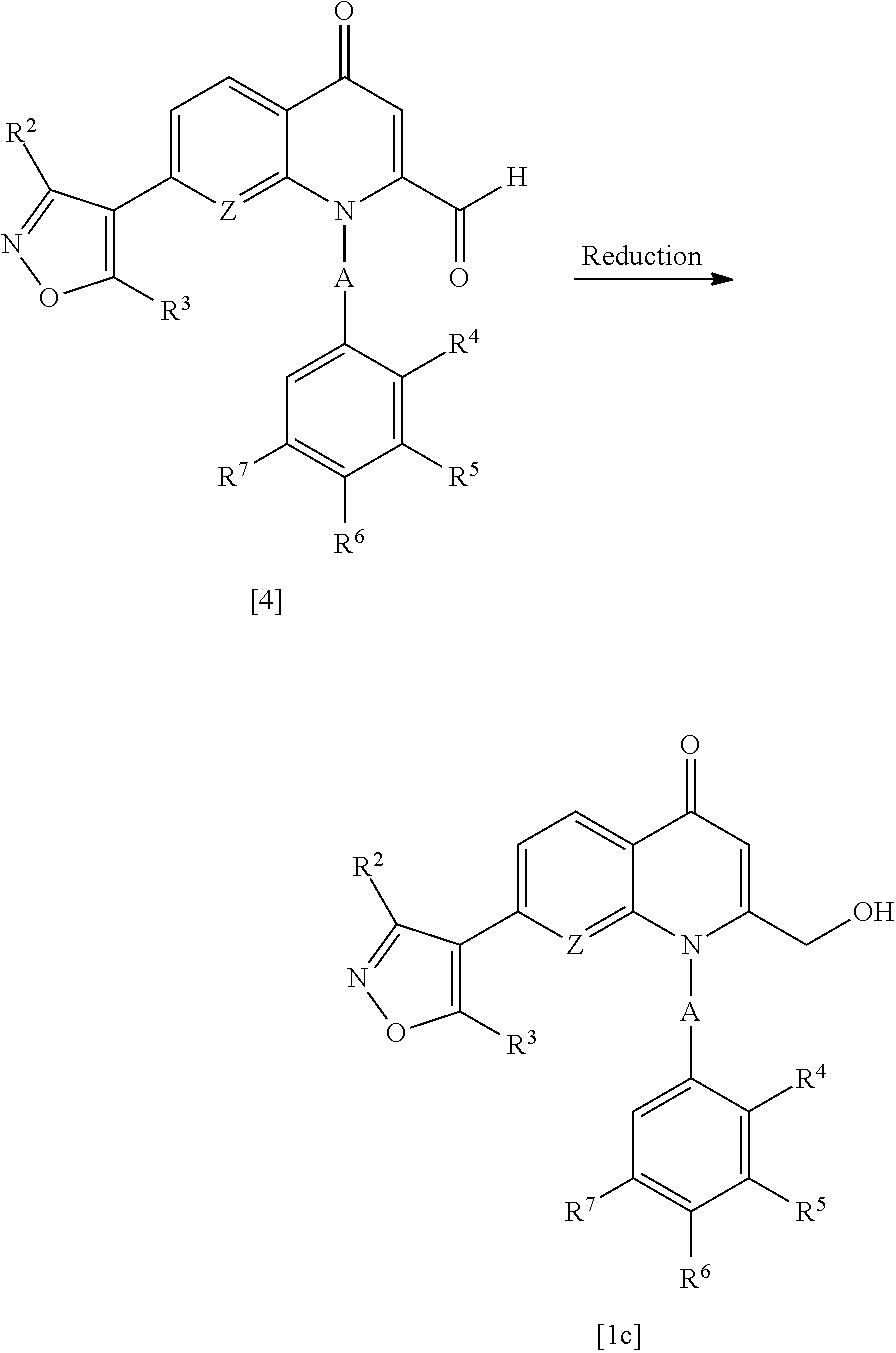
C1=C(C2=C([R3])ON=C2[R2])[Z]=C2C(=C1)C(=O)C=C(C([H])=O)N2[A]C1=CC([R7])=C([R6])C([R5])=C1[R4].C1=C(C2=C([R3])ON=C2[R2])[Z]=C2C(=C1)C(=O)C=C(CO)N2[A]C1=CC([R7])=C([R6])C([R5])=C1[R4]
